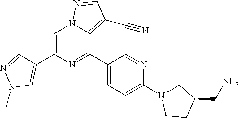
C1(C2=NC(C3=CN(C)N=C3)=CN3C2=C(C#N)C=N3)=CC=C(N2CC(CN)CC2)N=C1
